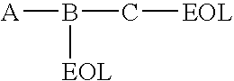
[A]B([EOL])C[EOL]
